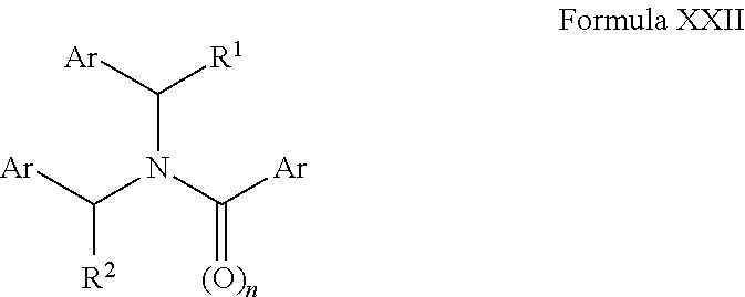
C(N(C(=[(O)n])[Ar])C([R2])[Ar])([Ar])[R1]
